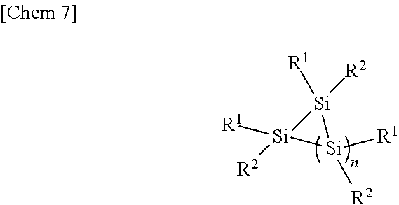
[Si]1([R1])([R2])[Si]([R1])([R2])[Si]1([R2])[R1]
